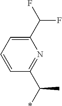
C1=C(C(F)F)N=C(C(C)*)C=C1
